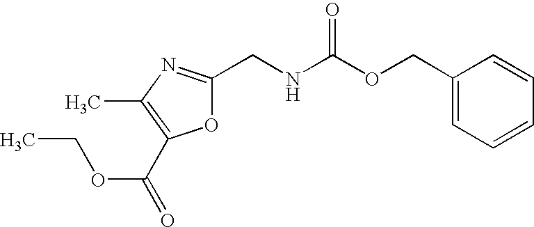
C(C1=C(C)N=C(CNC(OCC2=CC=CC=C2)=O)O1)(=O)OCC
